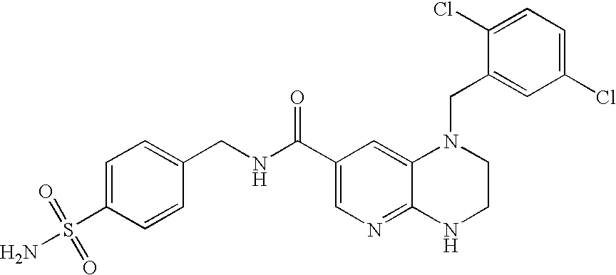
C12=NC=C(C(=O)NCC3=CC=C(S(N)(=O)=O)C=C3)C=C1N(CC1=CC(Cl)=CC=C1Cl)CCN2
